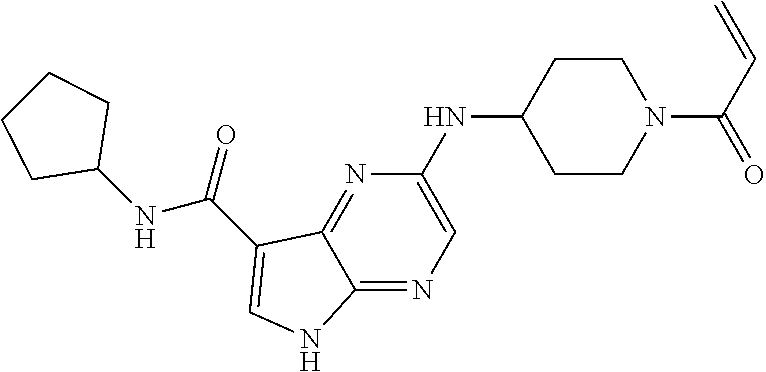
N(C1CCN(C(C=C)=O)CC1)C1=CN=C2C(=N1)C(C(NC1CCCC1)=O)=CN2
